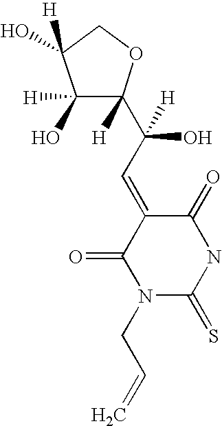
O=C1C(=CC(C2([H])C([H])(O)C(O)([H])CO2)(O)[H])C(=O)N(CC=C)C(=S)N1
